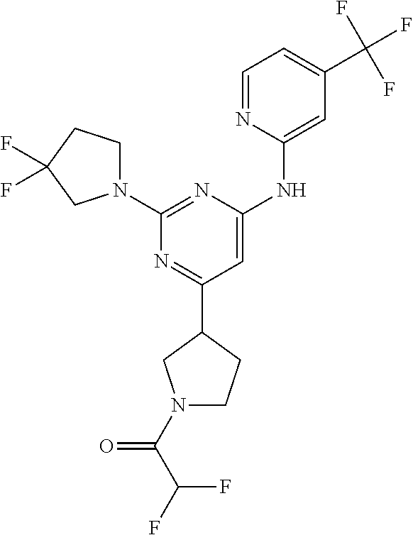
N1=C(C2CN(C(C(F)F)=O)CC2)C=C(NC2=CC(C(F)(F)F)=CC=N2)N=C1N1CCC(F)(F)C1
